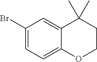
C1(Br)=CC=C2C(=C1)C(C)(C)CCO2
